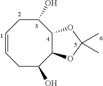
C1=CCC(O)C2C(C(O)C1)OC(C)(C)O2
